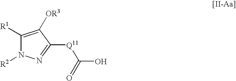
C1([R1])=C([OR3])C([Q11]C(O)=O)=NN1[R2]
